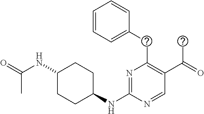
C1=CC=C(CC2=C(C(=O)C)C=NC(NC3CCC(NC(=O)C)CC3)=N2)C=C1
